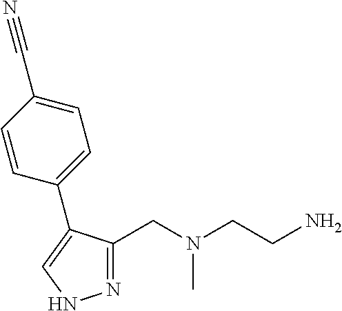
N1=C(CN(CCN)C)C(C2=CC=C(C#N)C=C2)=CN1
